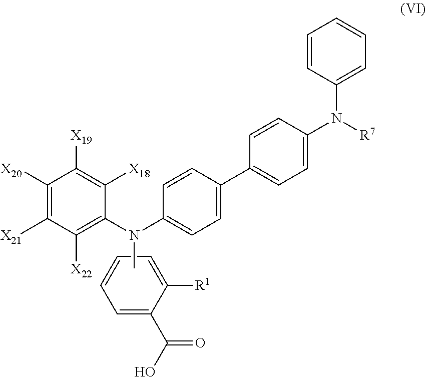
C1=C(C(=O)O)C([R1])=CC=C1.C1([X20])=C([X21])C([X22])=C(N(C2=CC=C(C3=CC=C(N([R7])C4=CC=CC=C4)C=C3)C=C2)C)C([X18])=C1[X19]
